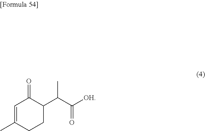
C1=C(C)CCC(C(C([OH])=O)C)C1=O
